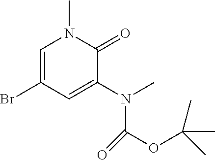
C1=C(Br)C=C(N(C(=O)OC(C)(C)C)C)C(=O)N1C
